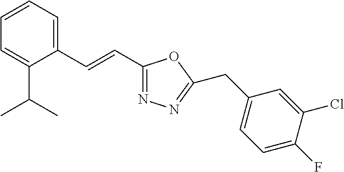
C1=CC=C(C=CC2=NN=C(CC3=CC=C(F)C(Cl)=C3)O2)C(C(C)C)=C1
